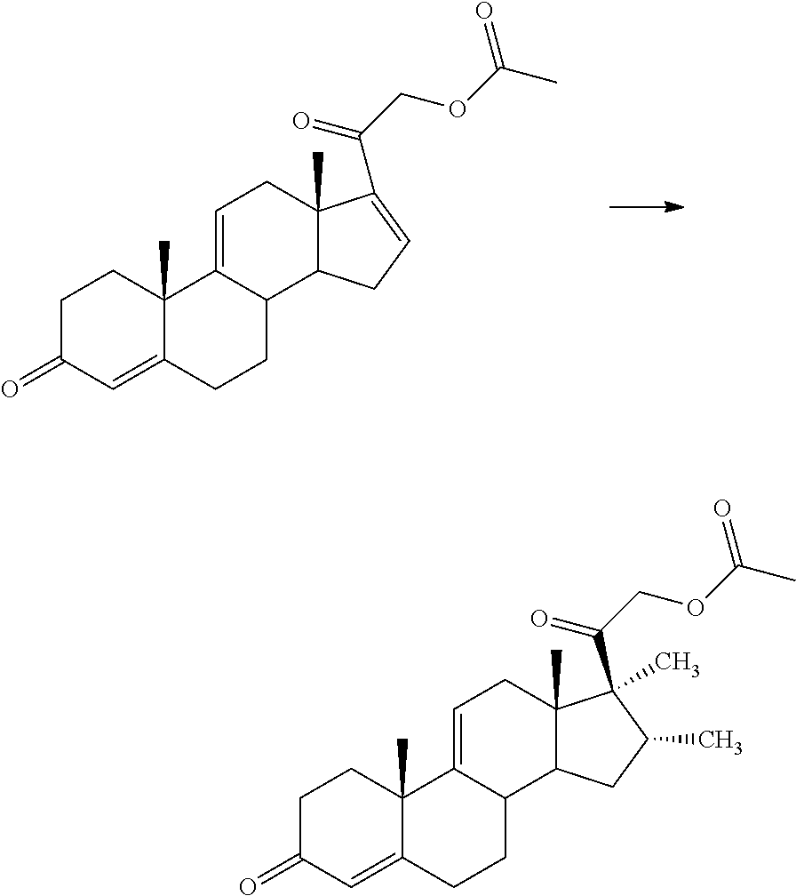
C1C(=O)C=C2C(C)(C1)C1=CCC3(C)C(C1CC2)CC=C3C(=O)COC(C)=O.C1C(=O)C=C2C(C)(C1)C1=CCC3(C)C(C1CC2)CC(C)C3(C(=O)COC(C)=O)C
